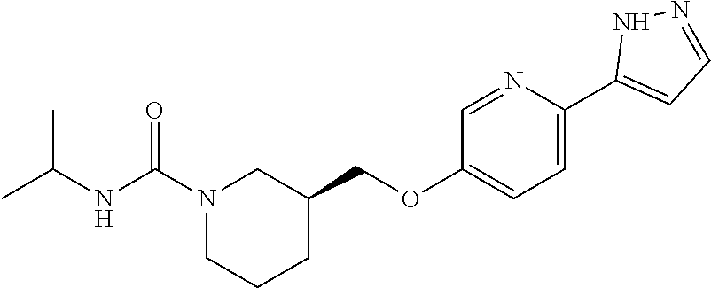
C1CC(COC2=CC=C(C3=CC=NN3)N=C2)CN(C(NC(C)C)=O)C1
